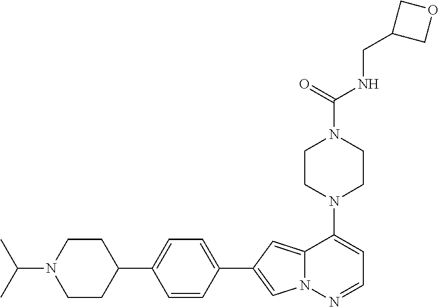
N1(C2=CC=NN3C2=CC(C2=CC=C(C4CCN(C(C)C)CC4)C=C2)=C3)CCN(C(NCC2COC2)=O)CC1
